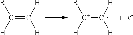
C(=C([H])[H])([H])[R].[C+](C([H])[H])([H])[R]
